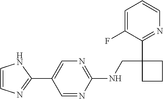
C1=C(F)C(C2(CNC3=NC=C(C4=NC=CN4)C=N3)CCC2)=NC=C1
